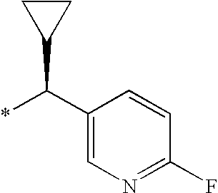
C1(C(*)C2CC2)=CN=C(F)C=C1
